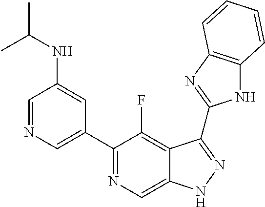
C1=NC=C(C2=NC=C3C(=C2F)C(C2=NC4=C(N2)C=CC=C4)=NN3)C=C1NC(C)C
